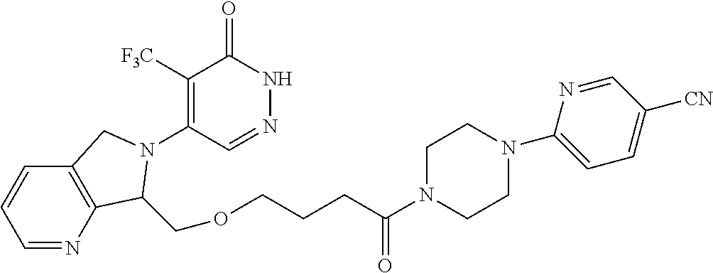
C1([F3C])=C(N2C(COCCCC(=O)N3CCN(C4=CC=C([CN])C=N4)CC3)C3=C(C=CC=N3)C2)C=NNC1=O
